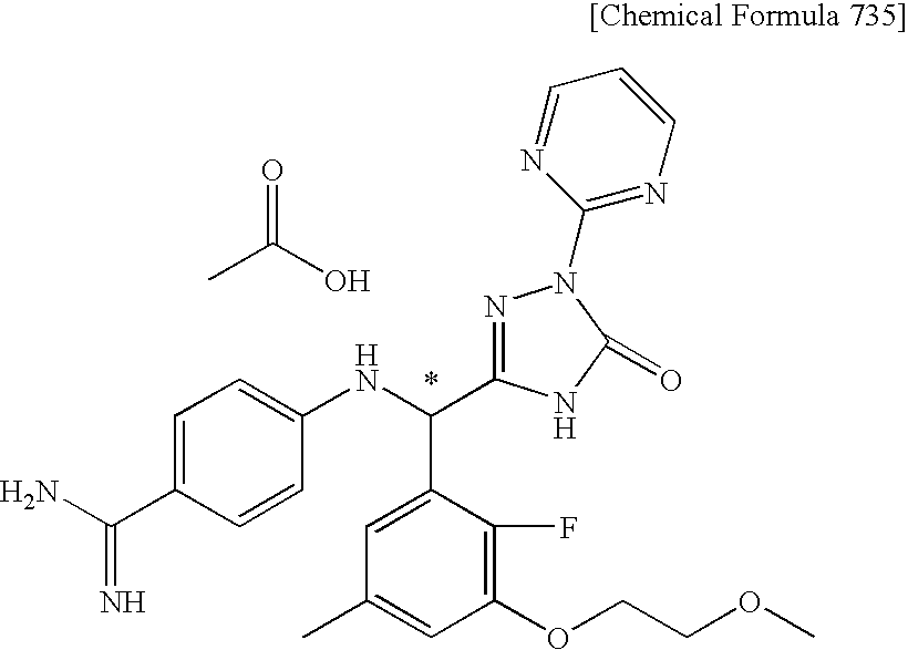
C1(OCCOC)=C(F)C(C(NC2=CC=C(C(N)=N)C=C2)C2=NN(C3=NC=CC=N3)C(=O)N2)=CC(C)=C1.CC(=O)O
